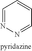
C1=NN=CC=C1
